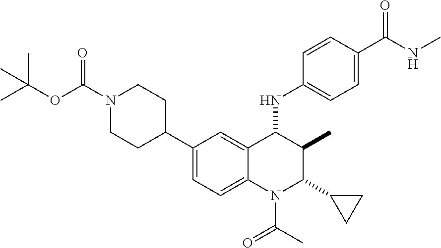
C1(C2CCN(C(OC(C)(C)C)=O)CC2)=CC=C2C(=C1)C(NC1=CC=C(C(NC)=O)C=C1)C(C)C(C1CC1)N2C(C)=O
